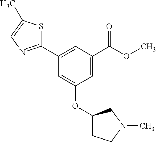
C1=C(C(OC)=O)C=C(C2=NC=C(C)S2)C=C1OC1CCN(C)C1
